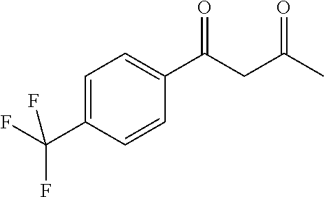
C1=C(C(F)(F)F)C=CC(C(CC(C)=O)=O)=C1
